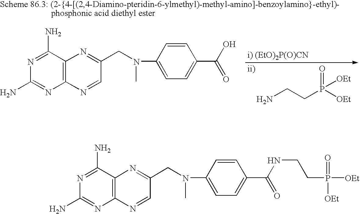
C(CP(=O)([OEt])[OEt])N.C12=C(C(N)=NC(N)=N1)N=C(CN(C1=CC=C(C(O)=O)C=C1)C)C=N2.C12=C(C(N)=NC(N)=N1)N=C(CN(C1=CC=C(C(NCCP(=O)([OEt])[OEt])=O)C=C1)C)C=N2
